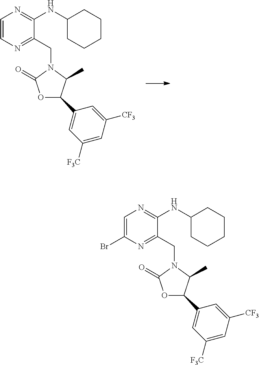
C1=CN=C(CN2C(=O)OC(C3=CC([F3C])=CC([CF3])=C3)C2C)C(NC2CCCCC2)=N1.C1=C(Br)N=C(CN2C(=O)OC(C3=CC([F3C])=CC([CF3])=C3)C2C)C(NC2CCCCC2)=N1
